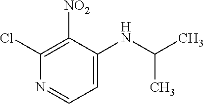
C1=C(NC(C)C)C([NO2])=C(Cl)N=C1
